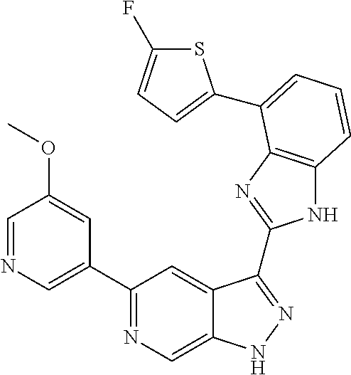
C1(C2=NC=C3C(=C2)C(C2=NC4=C(N2)C=CC=C4C2=CC=C(F)S2)=NN3)=CN=CC(OC)=C1
